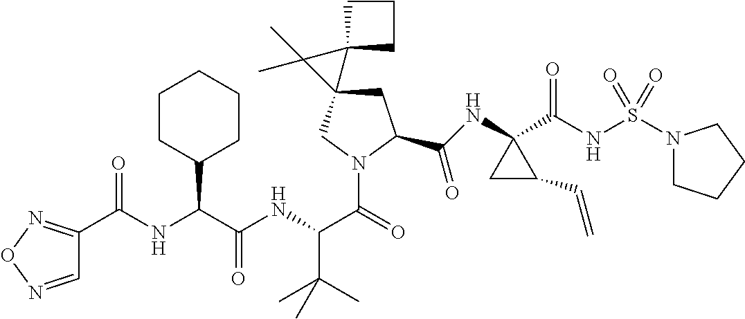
C(=O)(NC(C(NC(C(=O)N1CC2(CC1C(NC1(C(NS(N3CCCC3)(=O)=O)=O)CC1C=C)=O)C1(C2(C)C)CCC1)C(C)(C)C)=O)C1CCCCC1)C1=NON=C1
